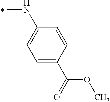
N(C1=CC=C(C(=O)OC)C=C1)C
